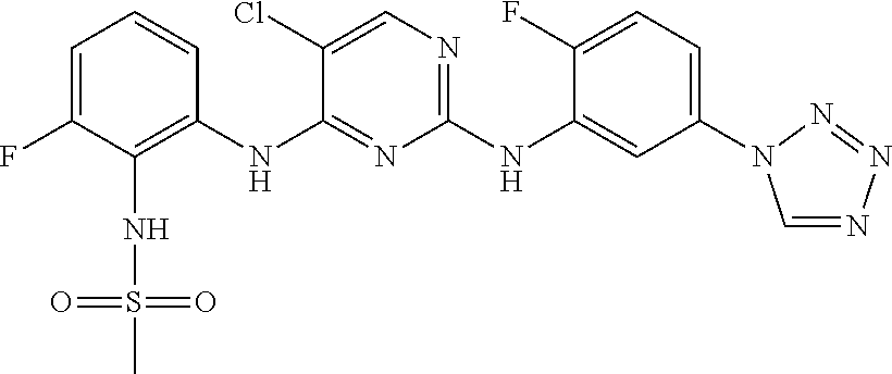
C1=C(F)C(NS(=O)(=O)C)=C(NC2=NC(NC3=CC(N4C=NN=N4)=CC=C3F)=NC=C2Cl)C=C1
